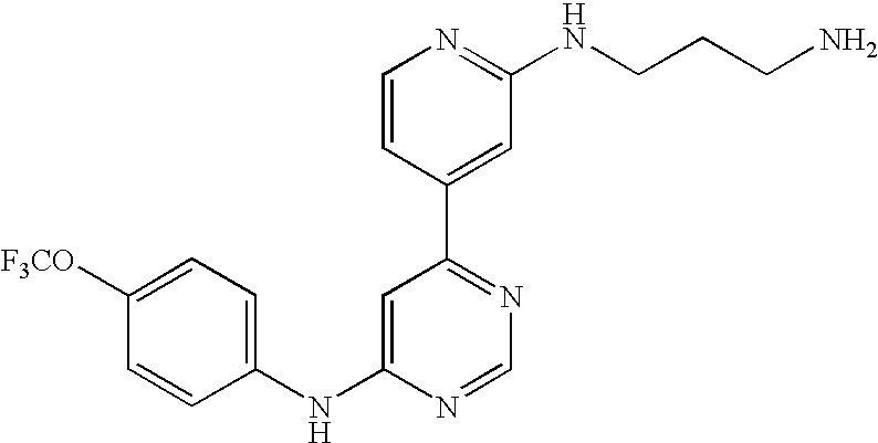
C1(NC2=CC(C3=CC(NCCCN)=NC=C3)=NC=N2)=CC=C([F3CO])C=C1
